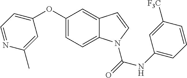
C1(OC2=CC=NC(C)=C2)=CC=C2C(=C1)C=CN2C(=O)NC1=CC=CC([F3C])=C1
